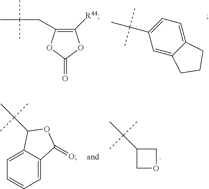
C(C)(C)(C)C1=CC=C2C(=C1)CCC2.C(C(C)(C)C)C1=C([R44])OC(=O)O1.C1OCC1C(C)(C)C.C1=CC=C2C(=C1)C(C(C)(C)C)OC2=O
